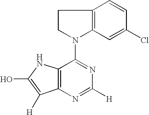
C12=C(N=C([H])N=C1N1C3=C(CC1)C=CC(Cl)=C3)C([H])=C(O)N2
